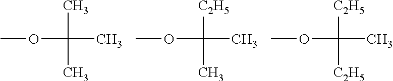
COC(C)(C)C.COC(C)([C2H5])C.COC(C)([C2H5])[C2H5]
